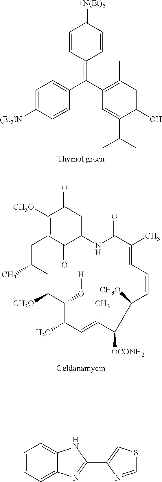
C1=C([(Et2)N])C=CC(C(C2=C(C)C=C(O)C(C(C)C)=C2)=C2C=CC(=[+N(Et)2])C=C2)=C1.C1([CH3O])=C2C(=O)C(=CC1=O)NC(=O)C(C)=CC=CC([CH3O])C([OCONH2])C(C)=CC(C)C(O[H])C([CH3O])CC(C)C2.C1=CC=C2C(=C1)NC(C1=CSC=N1)=N2
